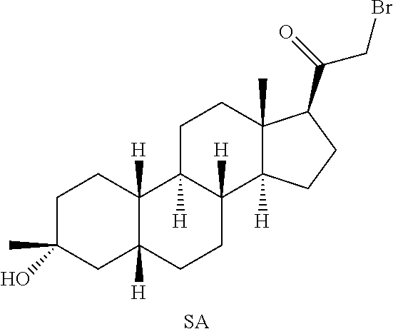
C1C(C)(O)CC2([H])C([H])(C1)C1([H])C([H])(CC2)C2([H])C(C)(CC1)C(C(=O)CBr)CC2.[SA]
